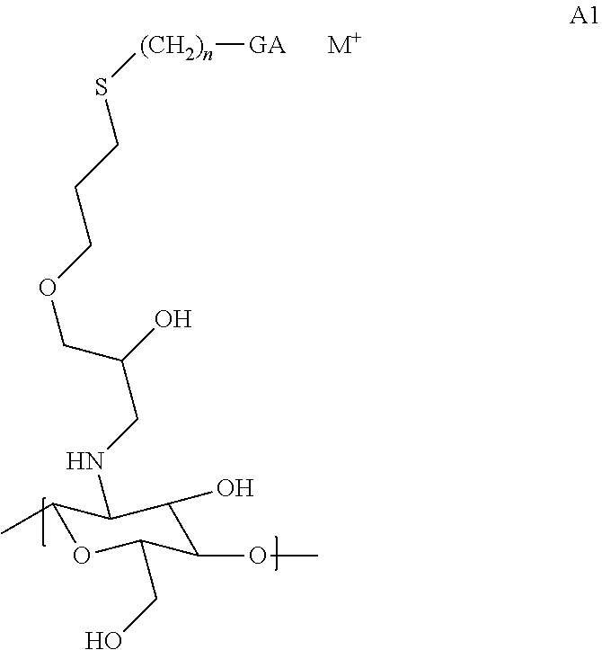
C1(C)OC(CO)C(OC)C(O)C1NCC(COCCCS[(CH2)n][GA])O.[M+]
